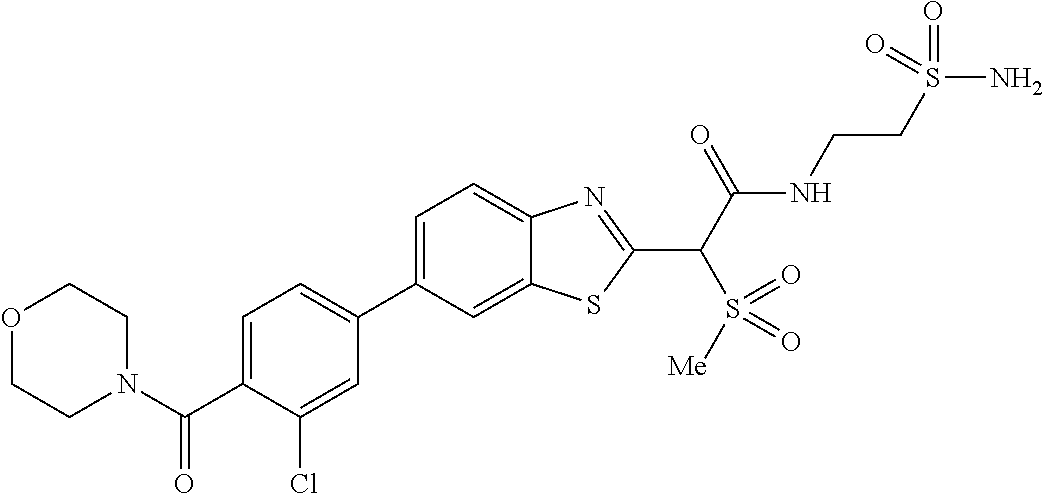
C1(C2=CC=C3C(=C2)SC(C(C(NCCS(N)(=O)=O)=O)S(=O)([Me])=O)=N3)=CC=C(C(N2CCOCC2)=O)C(Cl)=C1
